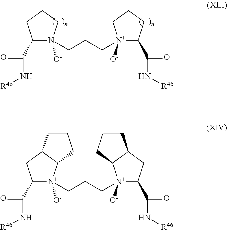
C1(C(=O)N[R46])[N+](CCC[N+]2([O-])C(C(=O)N[R46])CCC2)([O-])CCC1.C1(C(=O)N[R46])[N+](CCC[N+]2([O-])C(C(=O)N[R46])CC3C2CCC3)([O-])C2C(C1)CCC2
